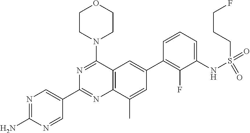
N1=C(N)N=CC(C2=NC3=C(C(N4CCOCC4)=N2)C=C(C2=C(F)C(NS(=O)(=O)CCCF)=CC=C2)C=C3C)=C1
